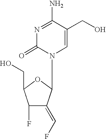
C1(F)C(=CF)C(N2C=C(CO)C(N)=NC2=O)OC1CO
